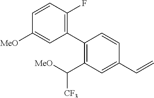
C1(C2=C(C([MeO])[CF3])C=C(C=C)C=C2)=C(F)C=CC([MeO])=C1
